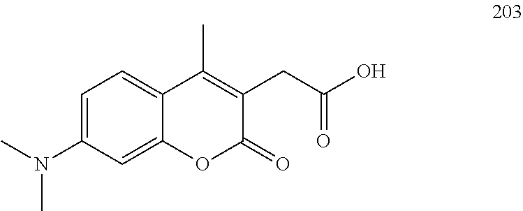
C12=CC(N(C)C)=CC=C1C(C)=C(CC(=O)O)C(=O)O2
